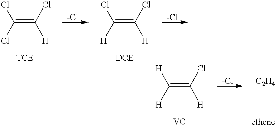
C(=C([H])Cl)(Cl)Cl.C(=C([H])Cl)([H])Cl.C(=C([H])Cl)([H])[H]
